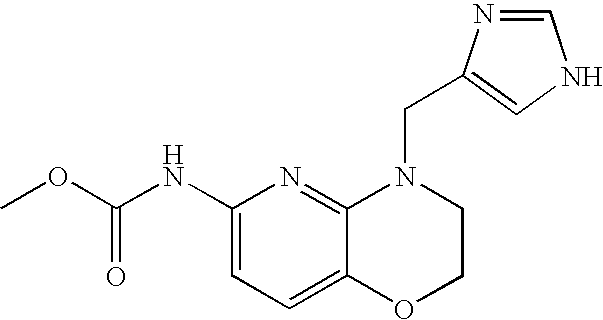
C1=C(NC(OC)=O)N=C2C(=C1)OCCN2CC1=CNC=N1
